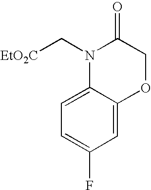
[EtO2C]CN1C(=O)COC2=CC(F)=CC=C12
